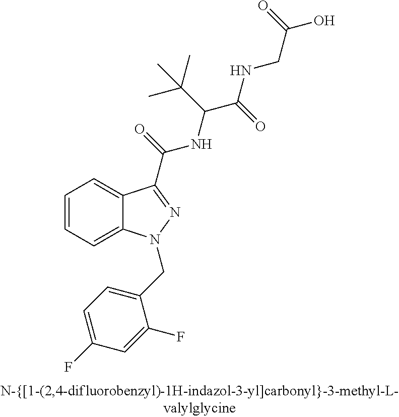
C1=CC=C2C(=C1)C(C(=O)NC(C(NCC(O)=O)=O)C(C)(C)C)=NN2CC1=CC=C(F)C=C1F
